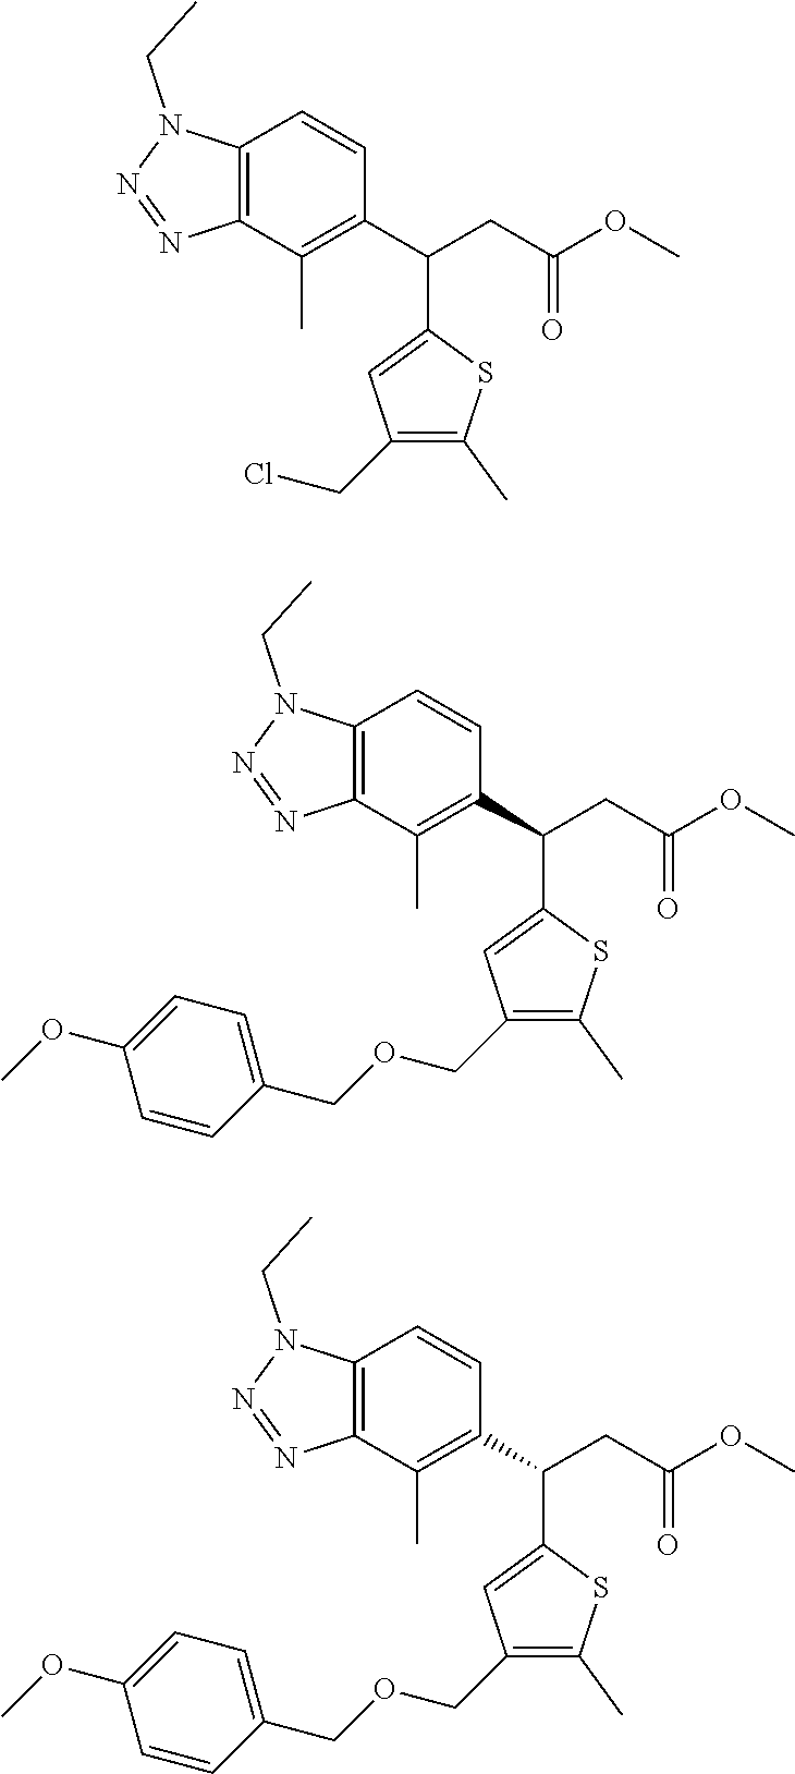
C1(COCC2=CC=C(OC)C=C2)=C(C)SC(C(C2=C(C)C3=C(C=C2)N(CC)N=N3)CC(OC)=O)=C1.C1(CCl)=C(C)SC(C(C2=C(C)C3=C(C=C2)N(CC)N=N3)CC(OC)=O)=C1.C1(COCC2=CC=C(OC)C=C2)=C(C)SC(C(C2=C(C)C3=C(C=C2)N(CC)N=N3)CC(OC)=O)=C1
